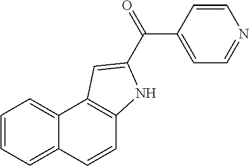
C1=CC2=CC=CC=C2C2=C1NC(C(=O)C1=CC=NC=C1)=C2
